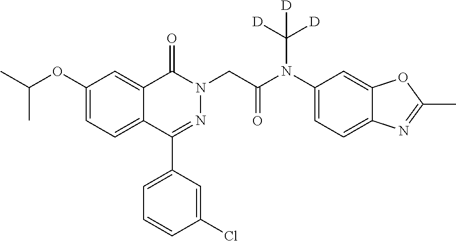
C1(OC(C)C)=CC=C2C(=C1)C(=O)N(CC(=O)N(C1=CC=C3C(=C1)OC(C)=N3)C([D])([D])[D])N=C2C1=CC=CC(Cl)=C1
